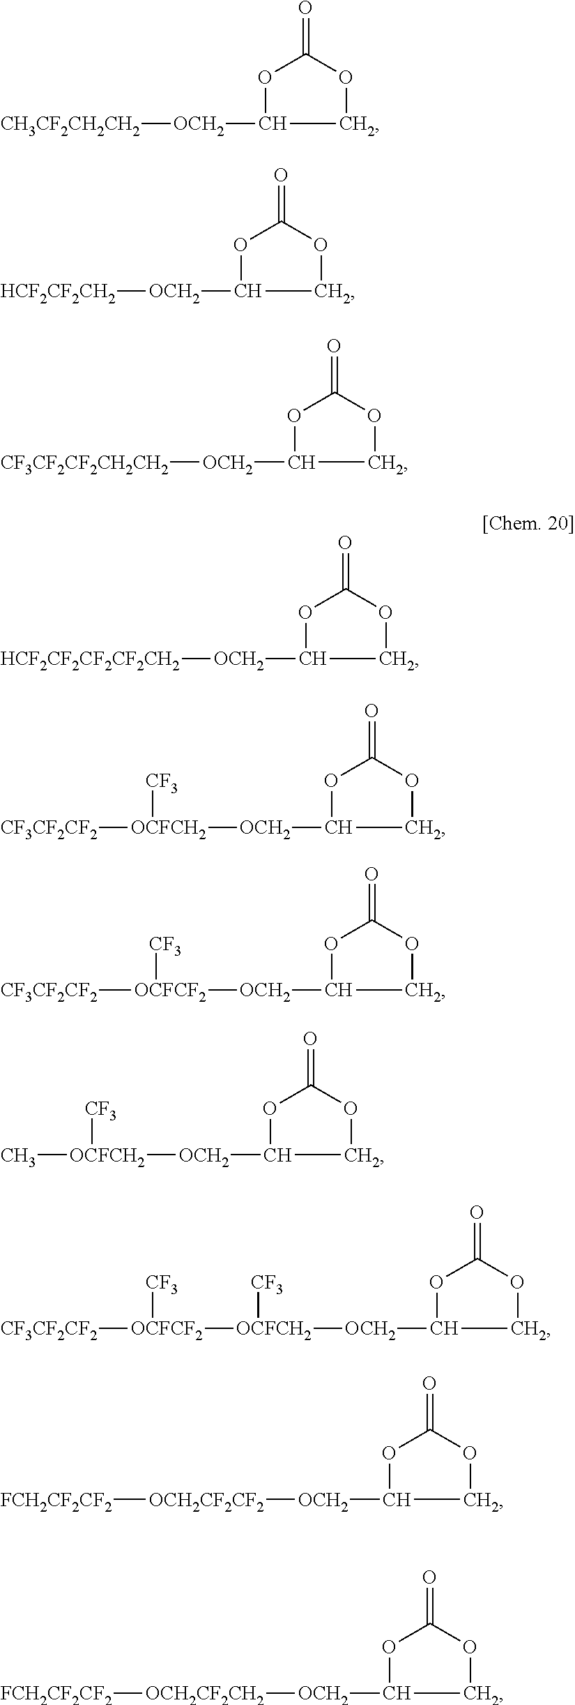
O1C([OCH2][HCF2CF2CF2CF2CH2])COC1=O.O1C([OCH2][CH3CF2CH2CH2])COC1=O.O1C([OCH2][HCF2CF2CH2])COC1=O.O1C([OCH2][CF3CF2CF2CH2CH2])COC1=O.O1C([OCH2][OCFCH2]([CF3CF2CF2])[CF3])COC1=O.O1C([OCH2][OCFCF2]([CF3CF2CF2])[CF3])COC1=O.O1C([OCH2][OCFCH2](C)[CF3])COC1=O.O1C([OCH2][OCFCH2]([OCFCF2]([CF3CF2CF2])[CF3])[CF3])COC1=O.O1C([OCH2][OCH2CF2CF2][FCH2CF2CF2])COC1=O.O1C([OCH2][OCH2CF2CH2][FCH2CF2CF2])COC1=O
